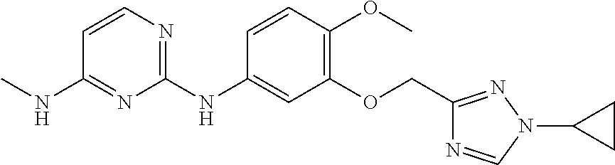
C1=CN=C(NC2=CC(OCC3=NN(C4CC4)C=N3)=C(OC)C=C2)N=C1NC
